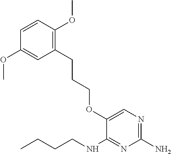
C1(N)=NC=C(OCCCC2=C(OC)C=CC(OC)=C2)C(NCCCC)=N1
